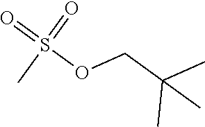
S(OCC(C)(C)C)(=O)(=O)C
